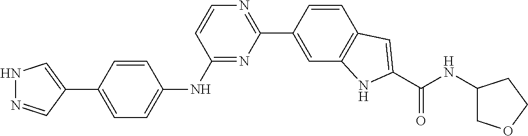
C1=CC(C2=NC=CC(NC3=CC=C(C4=CNN=C4)C=C3)=N2)=CC2=C1C=C(C(NC1COCC1)=O)N2
